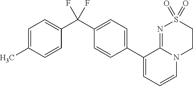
C1(C2=CC=CN3C2=NS(=O)(=O)CC3)=CC=C(C(C2=CC=C(C)C=C2)(F)F)C=C1
